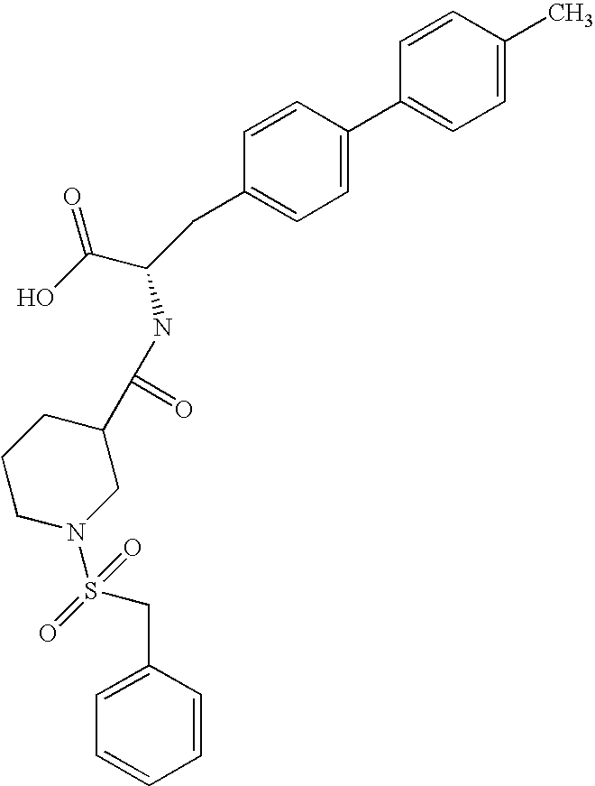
C1=CC(C)=CC=C1C1=CC=C(CC(C(O)=O)NC(C2CCCN(S(=O)(=O)CC3=CC=CC=C3)C2)=O)C=C1
